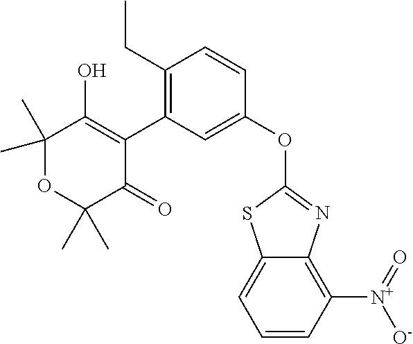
C1(C)(C)OC(C)(C)C(=O)C(C2=C(CC)C=CC(OC3=NC4=C([N+](=O)[O-])C=CC=C4S3)=C2)=C1O
